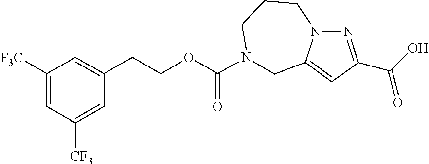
N12N=C(C(O)=O)C=C1CN(C(OCCC1=CC([F3C])=CC([CF3])=C1)=O)CCC2
